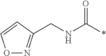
N(CC1=NOC=C1)C(*)=O
